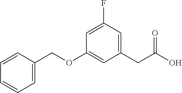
C1=CC(COC2=CC(CC(O)=O)=CC(F)=C2)=CC=C1
